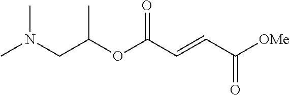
CN(CC(OC(C=CC([OMe])=O)=O)C)C
